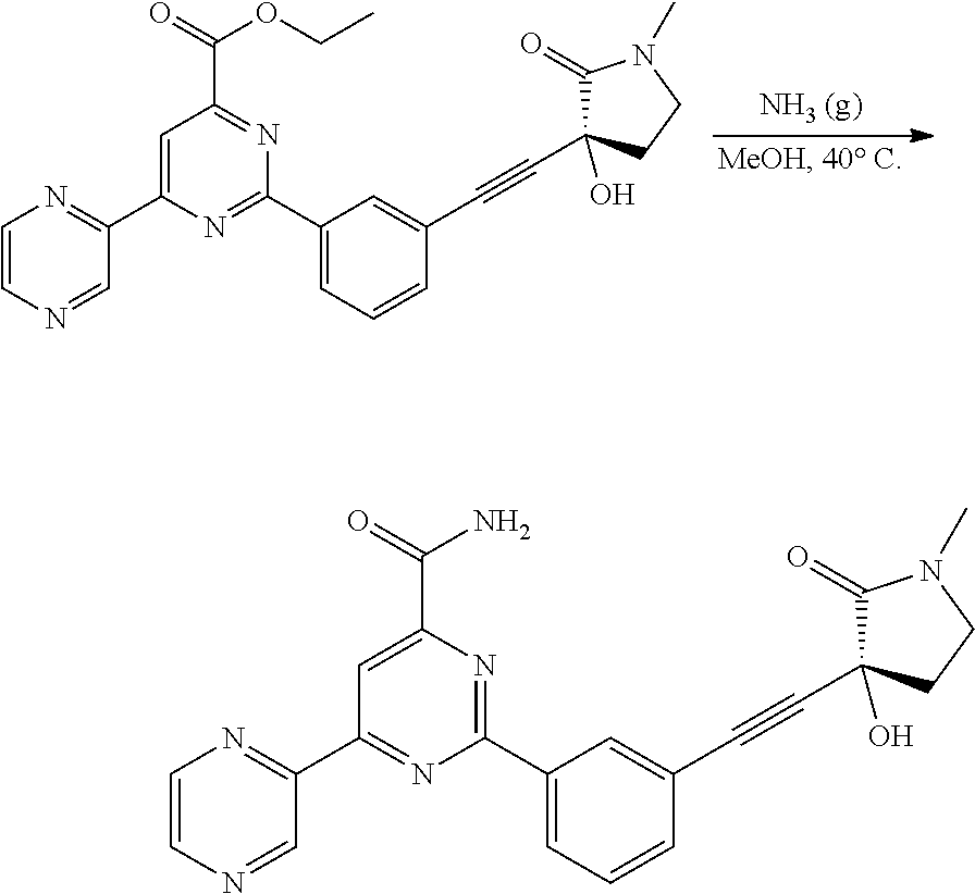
C1=CN=CC(C2=CC(C(=O)OCC)=NC(C3=CC=CC(C#CC4(O)C(=O)N(C)CC4)=C3)=N2)=N1.C1=CN=CC(C2=NC(C3=CC=CC(C#CC4(O)C(=O)N(C)CC4)=C3)=NC(C(=O)N)=C2)=N1
